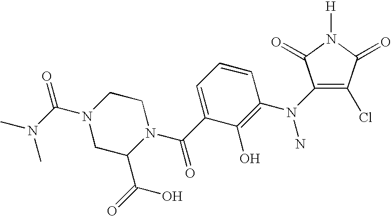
C1(N(C2=C(O)C(C(N3CCN(C(N(C)C)=O)CC3C(=O)O)=O)=CC=C2)N)=C(Cl)C(=O)N([H])C1=O
